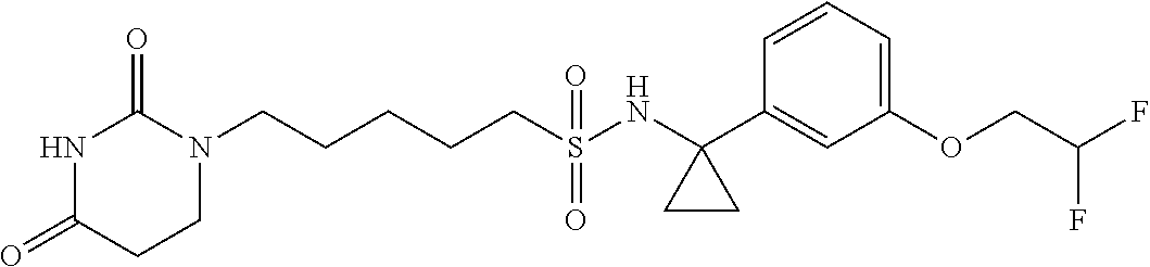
N1(CCCCCS(NC2(C3=CC(OCC(F)F)=CC=C3)CC2)(=O)=O)C(=O)NC(=O)CC1
